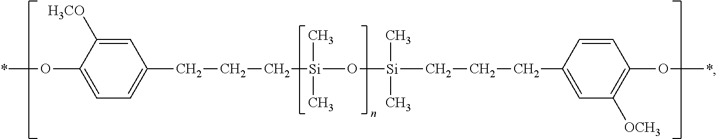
C1=C([H3CO])C(O*)=CC=C1CCC[Si](C)(C)O[Si](C)(C)CCCC1=CC([OCH3])=C(O*)C=C1
